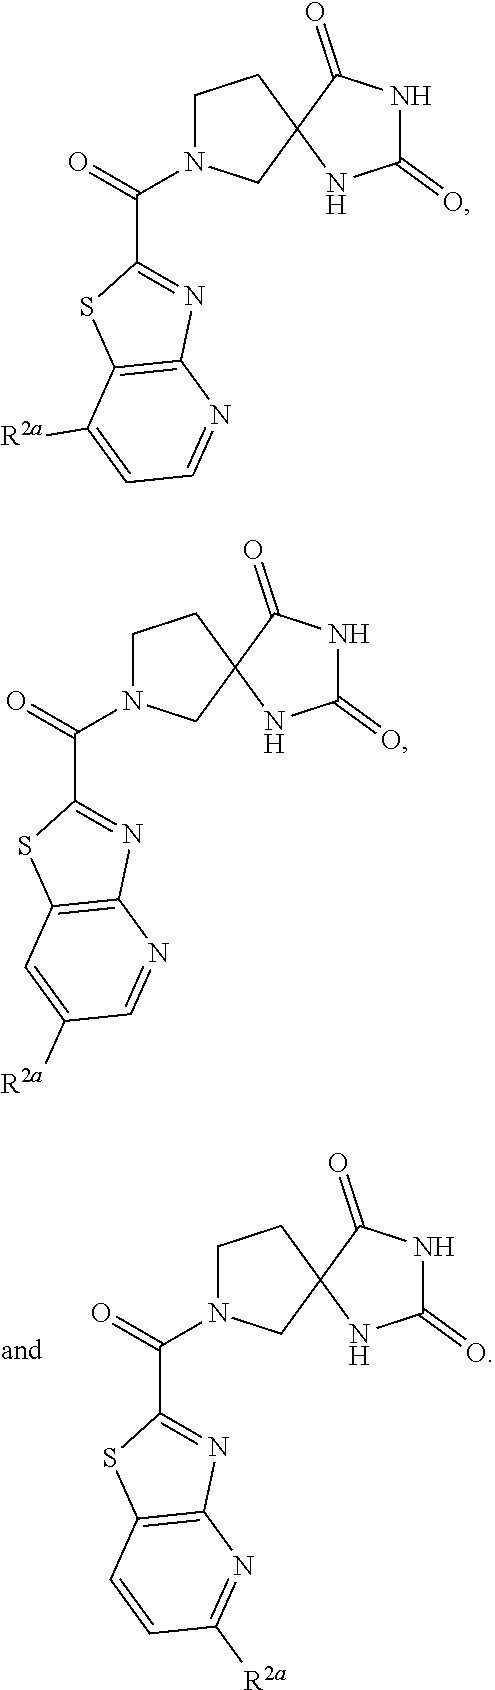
C(=O)(N1CCC2(C1)C(=O)NC(=O)N2)C1=NC2=C(S1)C=CC([R2a])=N2.C(=O)(N1CCC2(C1)C(=O)NC(=O)N2)C1=NC2=C(S1)C([R2a])=CC=N2.C(=O)(N1CCC2(C1)C(=O)NC(=O)N2)C1=NC2=C(S1)C=C([R2a])C=N2
